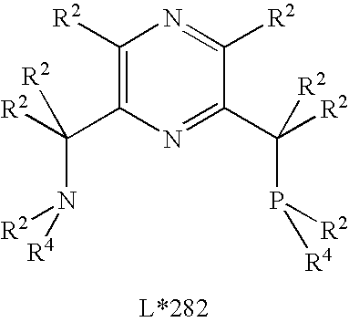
C1([R2])=C(C([R2])(N([R2])[R4])[R2])N=C(C([R2])(P([R2])[R4])[R2])C([R2])=N1
